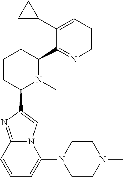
C1CC(C2=CN3C(=N2)C=CC=C3N2CCN(C)CC2)N(C)C(C2=NC=CC=C2C2CC2)C1
